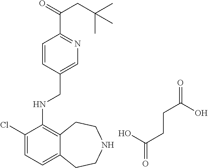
C1(Cl)=CC=C2C(=C1NCC1=CN=C(C(=O)CC(C)(C)C)C=C1)CCNCC2.OC(CCC(=O)O)=O
